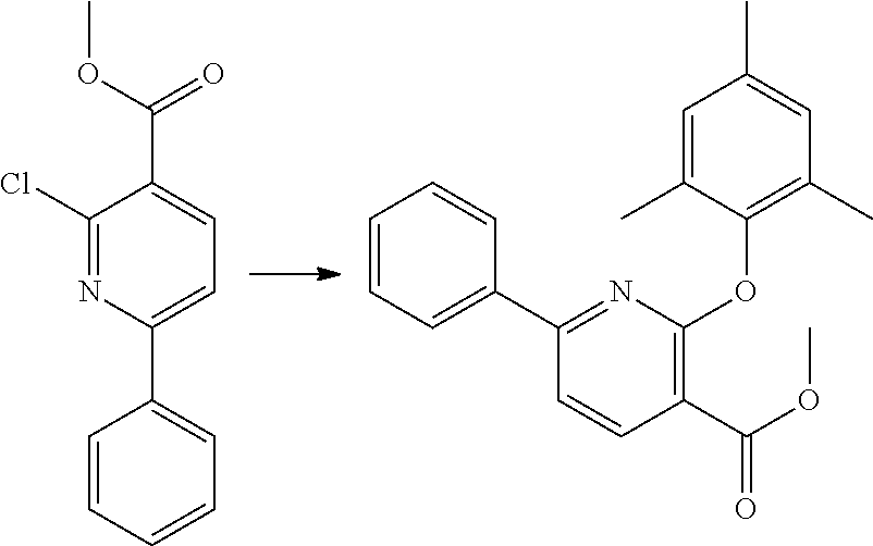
C1=CC=CC=C1C1=CC=C(C(OC)=O)C(Cl)=N1.C1=C(C2=NC(OC3=C(C)C=C(C)C=C3C)=C(C(OC)=O)C=C2)C=CC=C1
